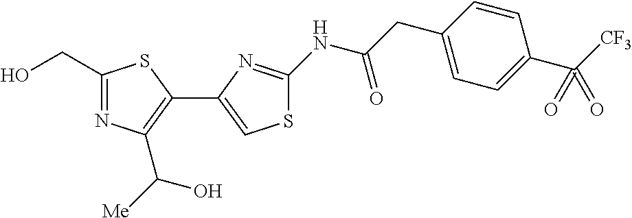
C1(CO)=NC(C([Me])O)=C(C2=CSC(NC(CC3=CC=C(C([CF3])(=O)=O)C=C3)=O)=N2)S1
